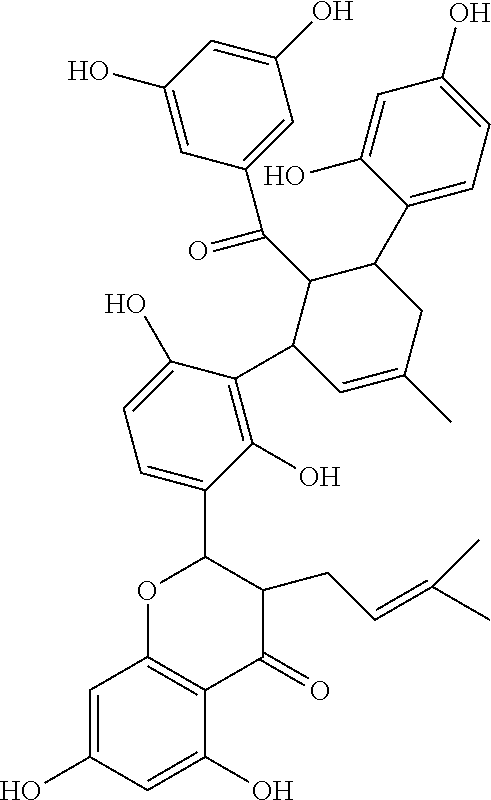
C1=C(O)C=C(O)C2=C1OC(C1=CC=C(O)C(C3C=C(C)CC(C4=CC=C(O)C=C4O)C3C(C3=CC(O)=CC(O)=C3)=O)=C1O)C(CC=C(C)C)C2=O
